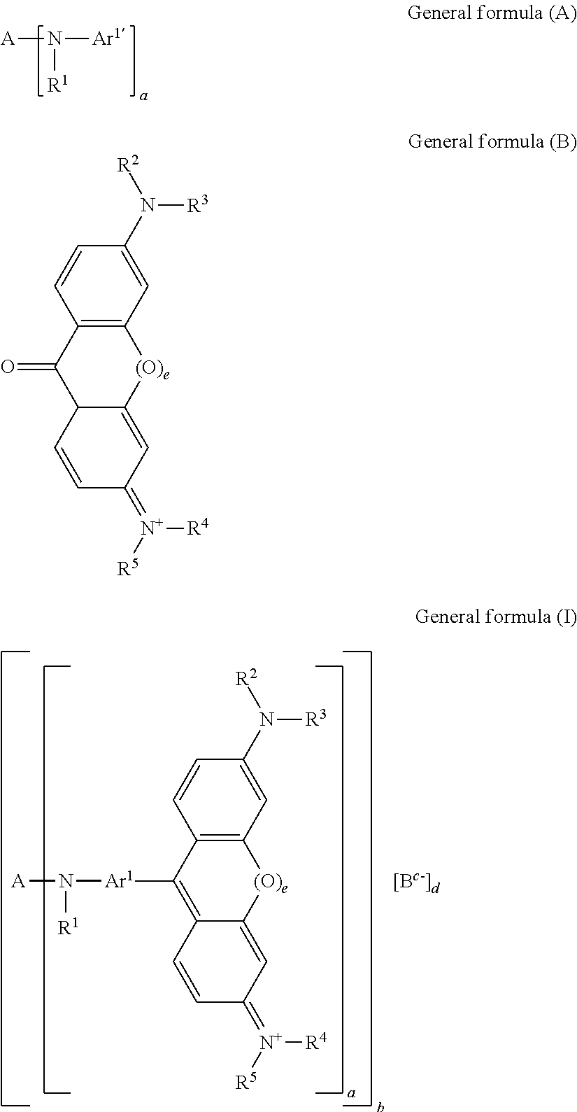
C1=C(N([R2])[R3])C=CC2=C1[(O)e]C1=CC(=[N+]([R5])[R4])C=CC1=C2[Ar1]N([A])[R1].[Ar1]N([A])[R1].C1=C(N([R2])[R3])C=CC2=C1[(O)e]C1=CC(=[N+]([R5])[R4])C=CC1C2=O
